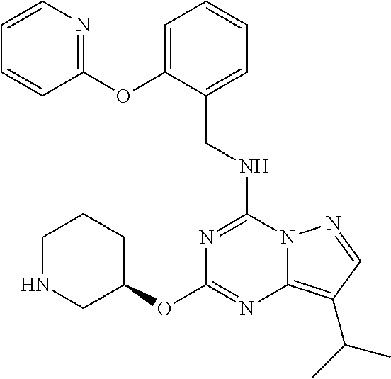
C(NC1=NC(OC2CCCNC2)=NC2=C(C(C)C)C=NN12)C1=CC=CC=C1OC1=NC=CC=C1
